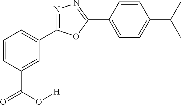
N1=C(C2=CC=CC(C(=O)O[H])=C2)OC(C2=CC=C(C(C)C)C=C2)=N1
